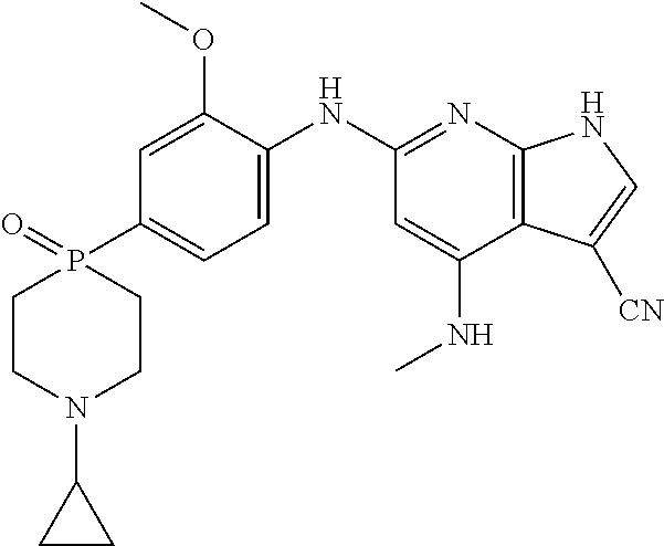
C1=C(OC)C(NC2=NC3=C(C(NC)=C2)C([CN])=CN3)=CC=C1P1(=O)CCN(C2CC2)CC1
